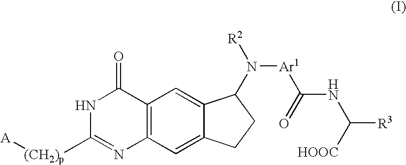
C12=C(C=C3C(=C1)C(N([R2])[Ar1]C(=O)NC([R3])[HOOC])CC3)N=C([(CH2)p][A])NC2=O
